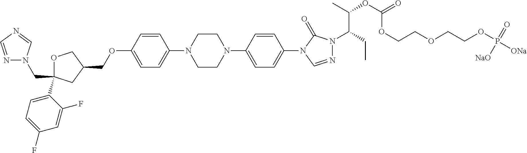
C(OC1=CC=C(N2CCN(C3=CC=C(N4C(=O)N(C(C(C)OC(OCCOCCOP([ONa])(=O)[NaO])=O)CC)N=C4)C=C3)CC2)C=C1)C1COC(CN2N=CN=C2)(C2=CC=C(F)C=C2F)C1
